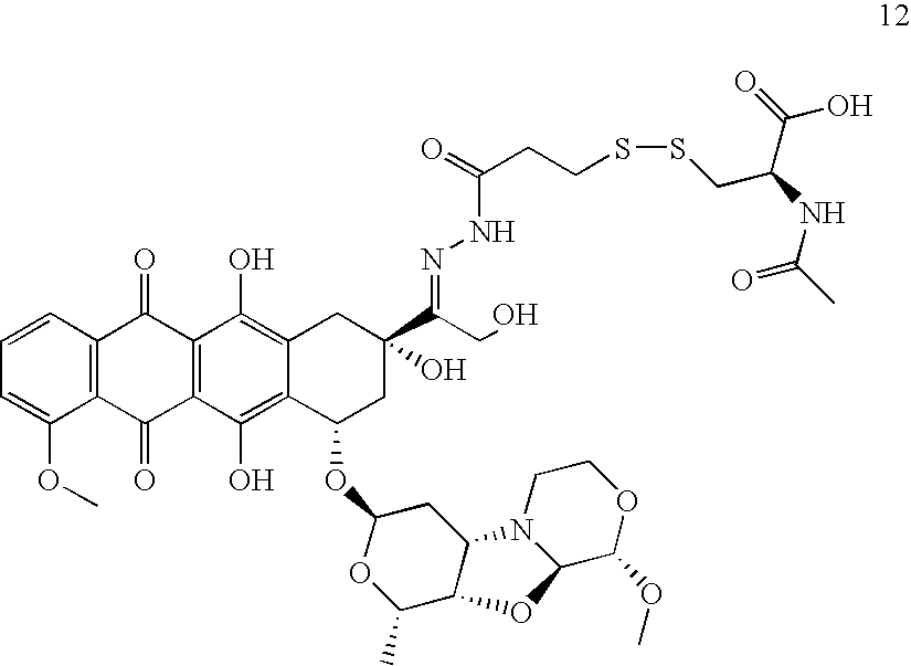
C1=CC=C(OC)C2=C1C(=O)C1=C(C2=O)C(O)=C2C(=C1O)CC(C(CO)=NNC(CCSSCC(NC(C)=O)C(=O)O)=O)(O)CC2OC1OC(C)C2C(C1)N1C(C(OC)OCC1)O2
